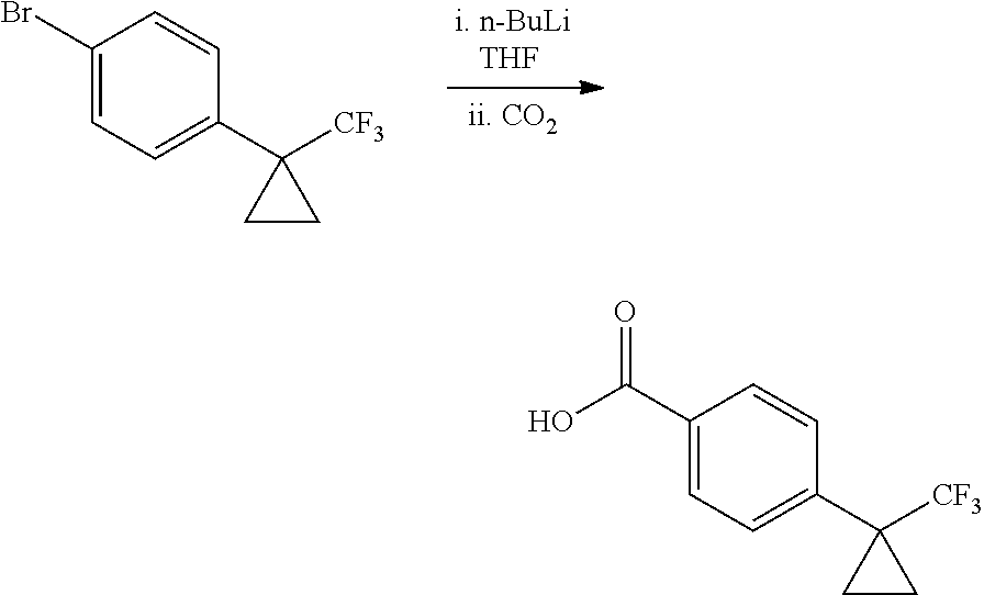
C1(Br)=CC=C(C2([CF3])CC2)C=C1.C1(C(O)=O)=CC=C(C2([CF3])CC2)C=C1
